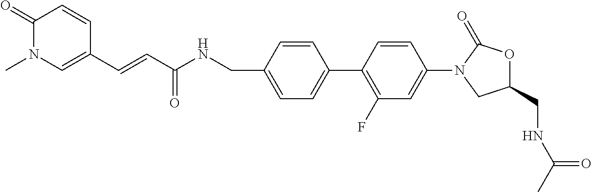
C(C1=CC=C(C2=C(F)C=C(N3CC(CNC(C)=O)OC3=O)C=C2)C=C1)NC(C=CC1=CN(C)C(=O)C=C1)=O
